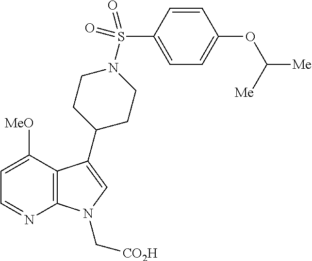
C12=C(C(C3CCN(S(C4=CC=C(OC([Me])[Me])C=C4)(=O)=O)CC3)=CN1C[CO2H])C([MeO])=CC=N2
